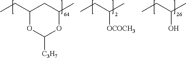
C1(CC)OC([C3H7])OC(C)C1.C([OCOCH3])(C)CC.C(O)(C)CC
